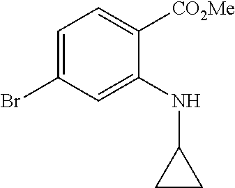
C1=C(Br)C=C(NC2CC2)C([CO2Me])=C1
